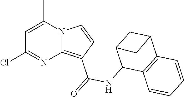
C12=C(C(=O)NC3C4=C(C5CC3C5)C=CC=C4)C=CN1C(C)=CC(Cl)=N2
